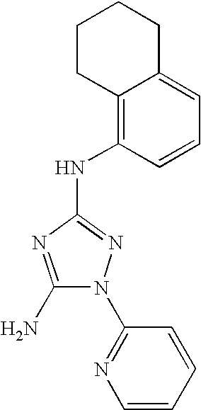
C1(N)=NC(NC2=C3C(=CC=C2)CCCC3)=NN1C1=NC=CC=C1
